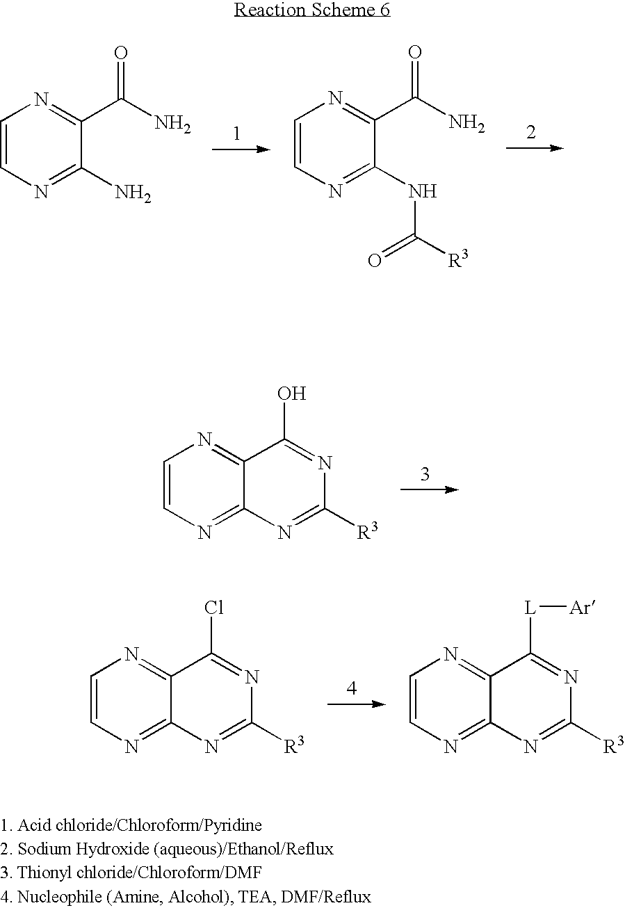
C1=CN=C(N)C(C(N)=O)=N1.C1=CN=C(NC(=O)[R3])C(C(N)=O)=N1.C1=CN=C2C(=N1)C(O)=NC([R3])=N2.C1=CN=C2C(=N1)C(Cl)=NC([R3])=N2.C1=CN=C2C(=N1)C([L][Ar])=NC([R3])=N2
